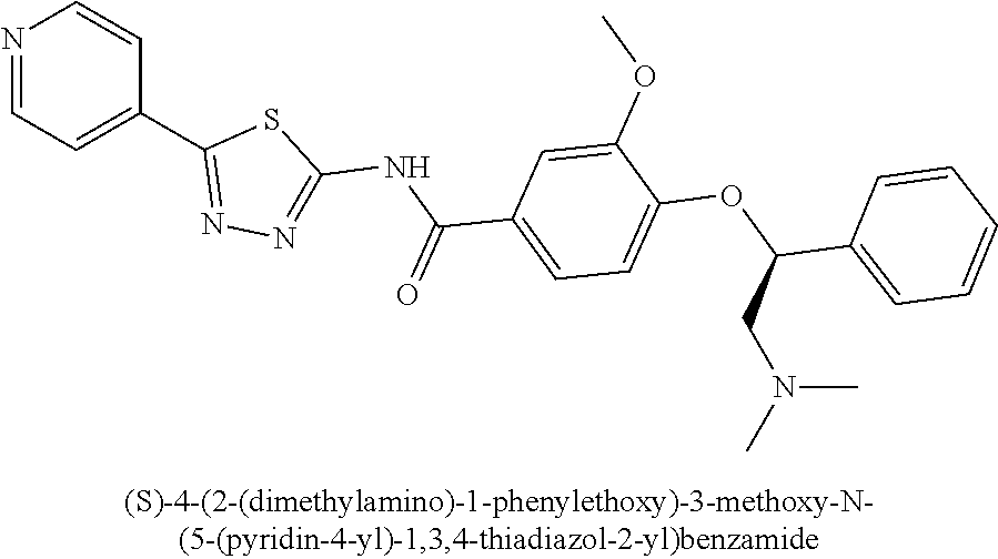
N1=CC=C(C2=NN=C(NC(C3=CC=C(OC(C4=CC=CC=C4)CN(C)C)C(OC)=C3)=O)S2)C=C1
